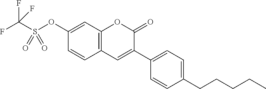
C1(OS(C(F)(F)F)(=O)=O)=CC2=C(C=C1)C=C(C1=CC=C(CCCCC)C=C1)C(=O)O2
